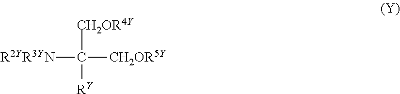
C([CH2OR4Y])([RY])([CH2OR5Y])[R2YR3YN]
